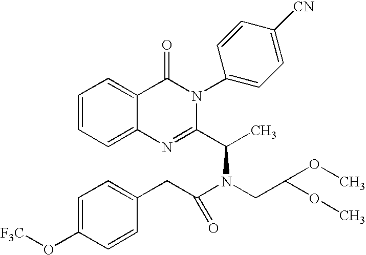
C12=CC=CC=C1C(=O)N(C1=CC=C([CN])C=C1)C(C(C)N(CC(OC)OC)C(CC1=CC=C(O[F3C])C=C1)=O)=N2
